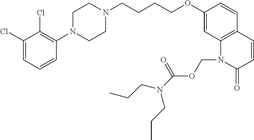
C1(Cl)=CC=CC(N2CCN(CCCCOC3=CC4=C(C=C3)C=CC(=O)N4COC(=O)N(CCC)CCC)CC2)=C1Cl
